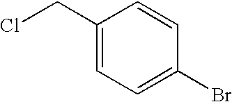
C1(CCl)=CC=C(Br)C=C1
